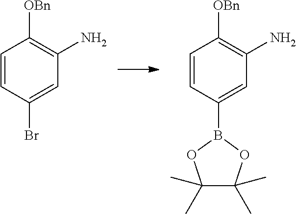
C1=CC(Br)=CC(N)=C1[OBn].C1=CC(B2OC(C)(C)C(C)(C)O2)=CC(N)=C1[OBn]
